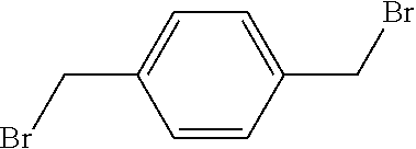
C1=CC(CBr)=CC=C1CBr
